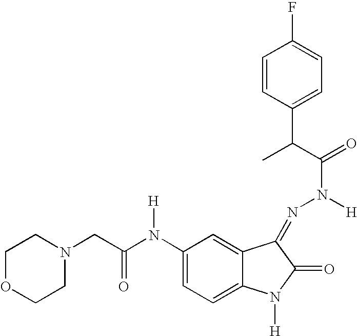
C1OCCN(CC(N(C2=CC=C3C(=C2)C(=NN(C(C(C)C2=CC=C(F)C=C2)=O)[H])C(=O)N3[H])[H])=O)C1
